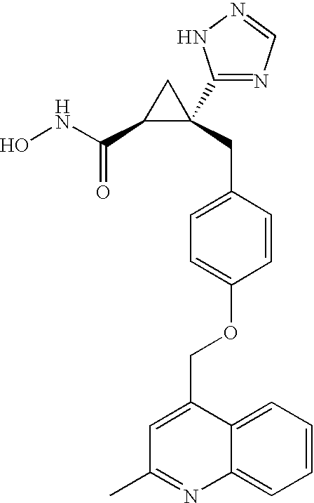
ONC(C1C(CC2=CC=C(OCC3=CC(C)=NC4=CC=CC=C34)C=C2)(C2=NC=NN2)C1)=O
